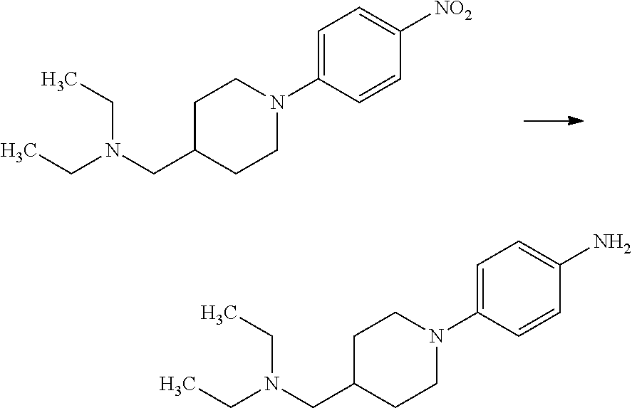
C1C(CN(CC)CC)CCN(C2=CC=C([NO2])C=C2)C1.C1C(CN(CC)CC)CCN(C2=CC=C(N)C=C2)C1
